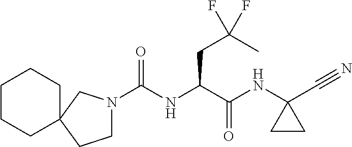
N1(C(NC(C(NC2(C#N)CC2)=O)CC(C)(F)F)=O)CCC2(C1)CCCCC2
